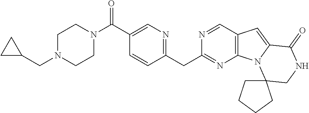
C(C1=CN=C(CC2=NC3=C(C=N2)C=C2N3C3(CNC2=O)CCCC3)C=C1)(N1CCN(CC2CC2)CC1)=O
